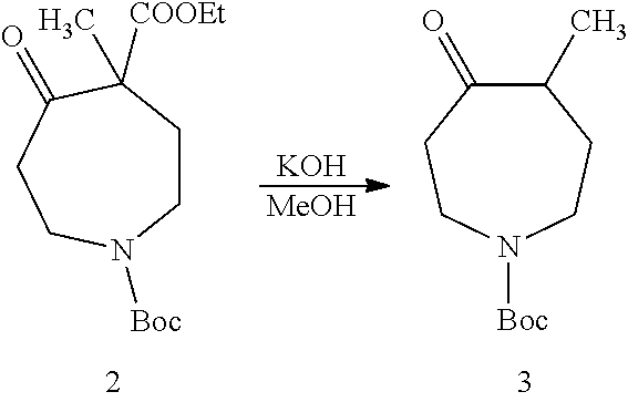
C1CC([COOEt])(C)C(=O)CCN1[Boc].[KOH].[MeOH].C1(C)C(=O)CCN([Boc])CC1
